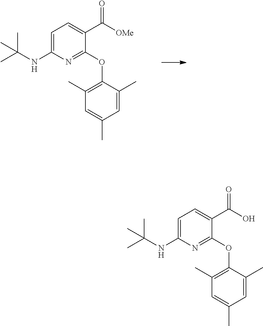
C1=C(NC(C)(C)C)N=C(OC2=C(C)C=C(C)C=C2C)C(C([OMe])=O)=C1.C1=C(NC(C)(C)C)N=C(OC2=C(C)C=C(C)C=C2C)C(C(O)=O)=C1
